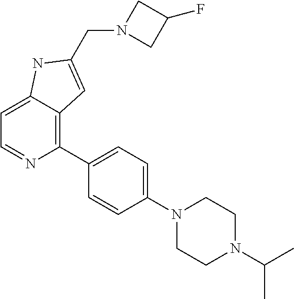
C1=C2C(=C(C3=CC=C(N4CCN(C(C)C)CC4)C=C3)N=C1)C=C(CN1CC(F)C1)N2
